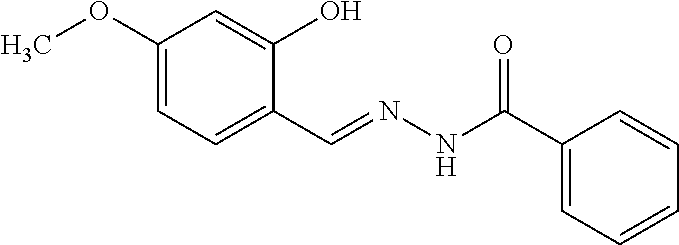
C1(OC)=CC=C(C=NNC(C2=CC=CC=C2)=O)C(O)=C1
